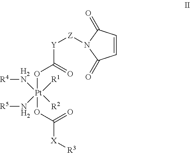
[R4][H2N][Pt](N[R5])(OC(=O)[Y][Z]N1C(=O)C=CC1=O)(OC(=O)[X][R3])([R1])[R2]
